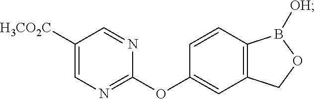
[H3CO2C]C1=CN=C(OC2=CC3=C(C=C2)B([OH])OC3)N=C1
